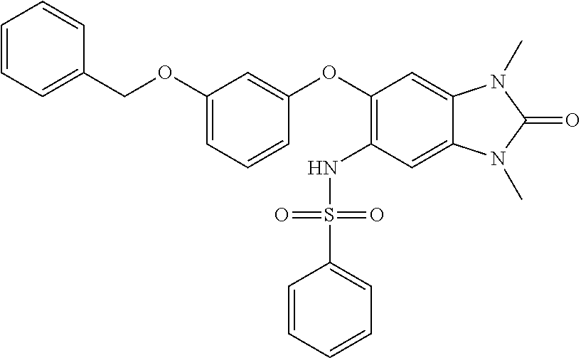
C1=CC=C(COC2=CC=CC(OC3=C(NS(C4=CC=CC=C4)(=O)=O)C=C4C(=C3)N(C)C(=O)N4C)=C2)C=C1
